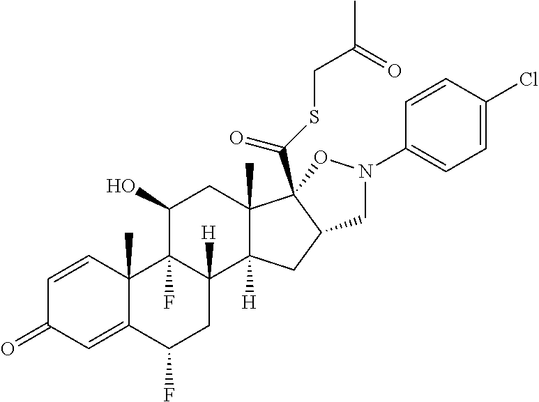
C1=CC2(C)C(=CC1=O)C(F)CC1([H])C2(F)C(O)CC2(C)C1([H])CC1C2(C(SCC(C)=O)=O)ON(C2=CC=C(Cl)C=C2)C1
